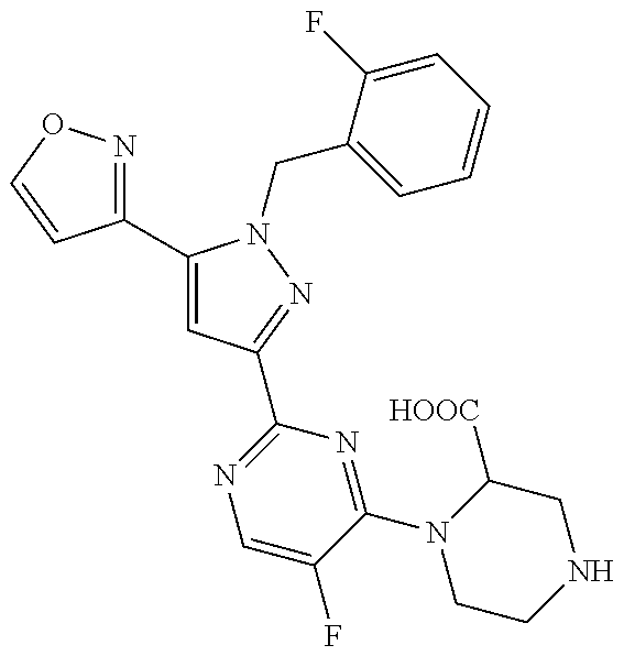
C1(C2=CC(C3=NC=C(F)C(N4CCNCC4[HOOC])=N3)=NN2CC2=CC=CC=C2F)=NOC=C1
